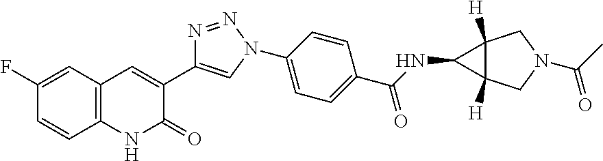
C1(F)=CC2=C(C=C1)NC(=O)C(C1=CN(C3=CC=C(C(NC4C5([H])C4([H])CN(C(C)=O)C5)=O)C=C3)N=N1)=C2
